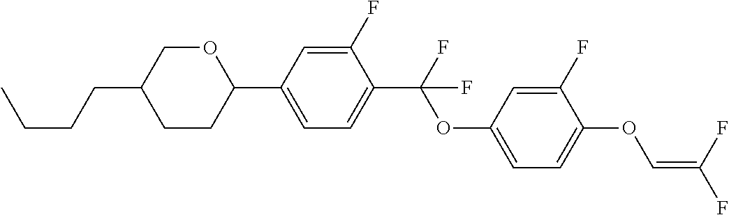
O1CC(CCCC)CCC1C1=CC=C(C(F)(OC2=CC=C(OC=C(F)F)C(F)=C2)F)C(F)=C1
